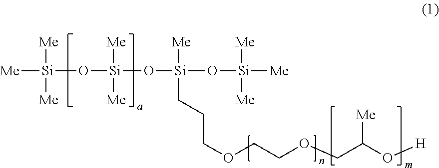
[Si]([Me])(O[Si](O[Si](O[Si]([Me])([Me])[Me])([Me])CCCOCCOCC(O[H])[Me])([Me])[Me])([Me])[Me]
